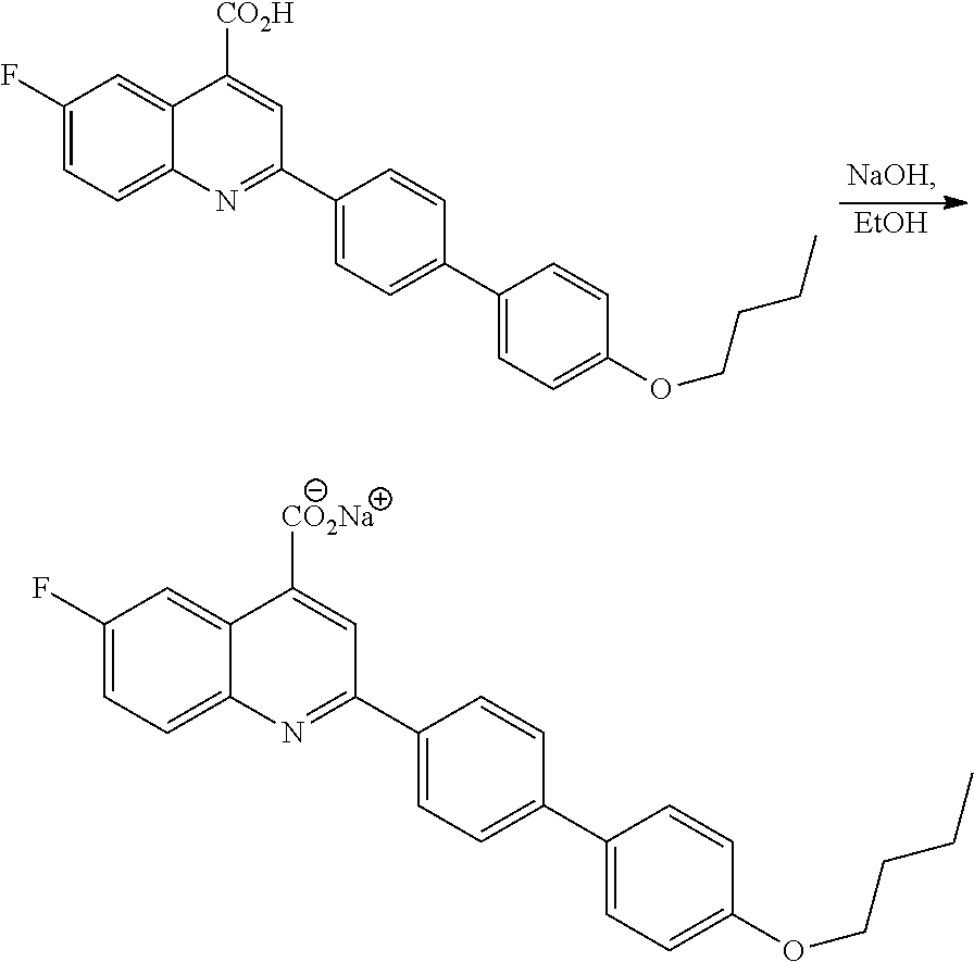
C1(C2=NC3=CC=C(F)C=C3C([CO2Na])=C2)=CC=C(C2=CC=C(OCCCC)C=C2)C=C1.C1(C2=NC3=CC=C(F)C=C3C([CO2H])=C2)=CC=C(C2=CC=C(OCCCC)C=C2)C=C1.[EtOH]
